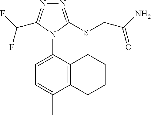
N1=C(SCC(N)=O)N(C2=CC=C(C)C3=C2CCCC3)C(C(F)F)=N1
